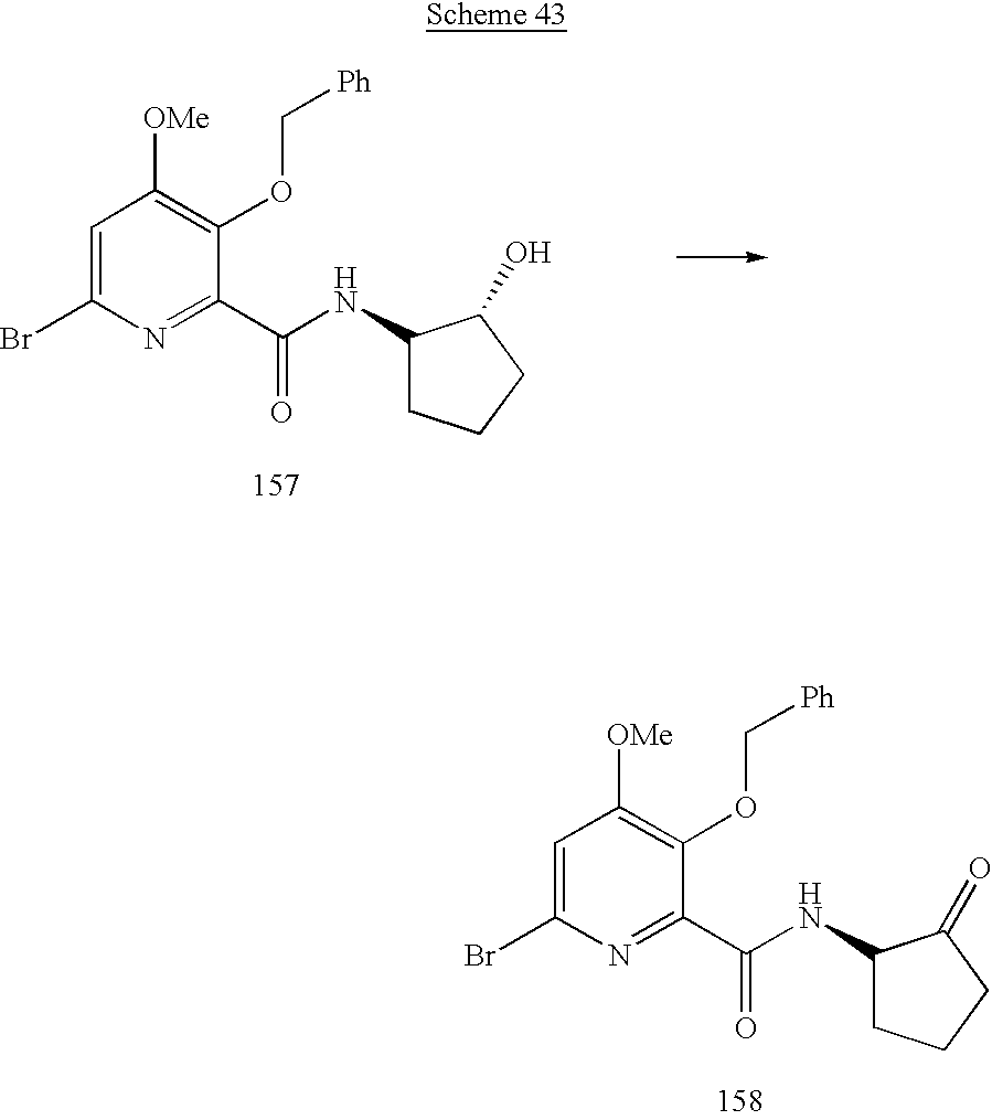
C1=C(Br)N=C(C(NC2CCCC2O)=O)C(OC[Ph])=C1[OMe].C1=C(Br)N=C(C(NC2CCCC2=O)=O)C(OC[Ph])=C1[OMe]
